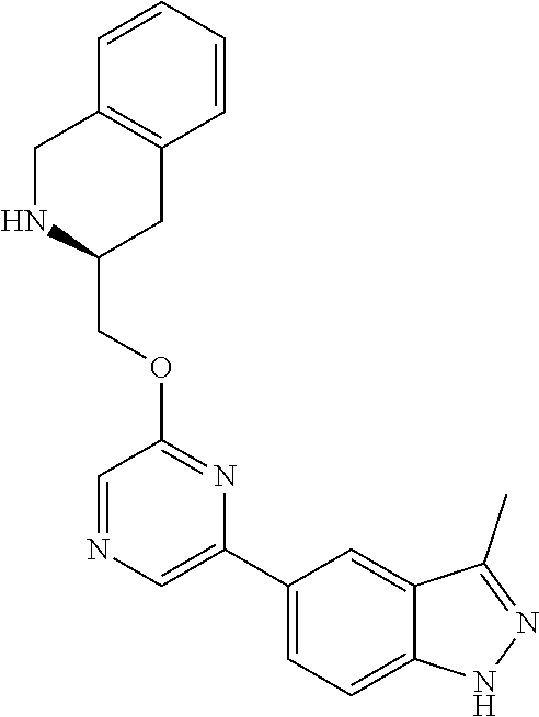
C1(C2=CN=CC(OCC3CC4=C(CN3)C=CC=C4)=N2)=CC=C2C(=C1)C(C)=NN2
